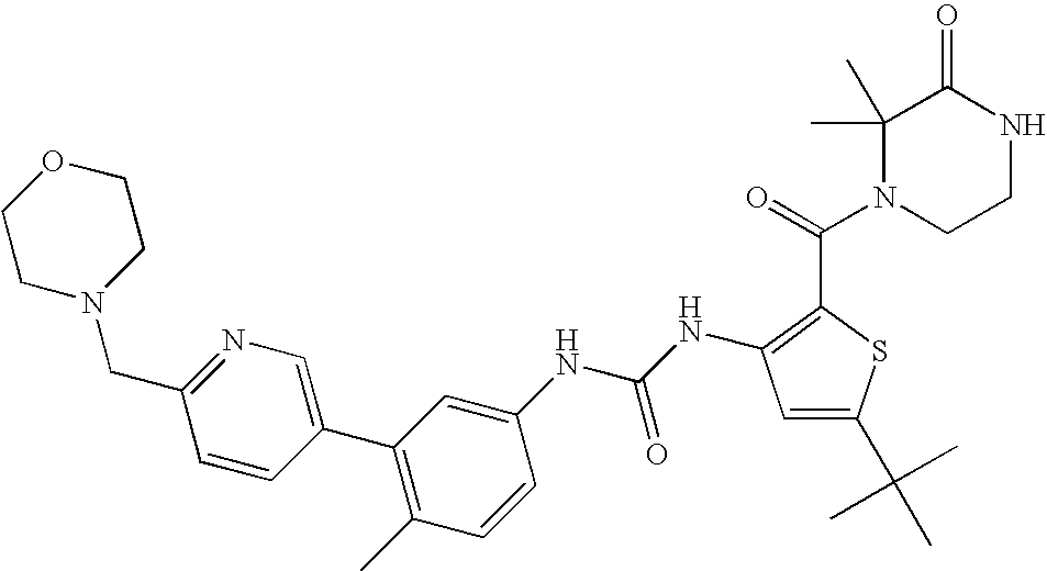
C1=C(C(C)(C)C)SC(C(N2CCNC(=O)C2(C)C)=O)=C1NC(=O)NC1=CC(C2=CN=C(CN3CCOCC3)C=C2)=C(C)C=C1
